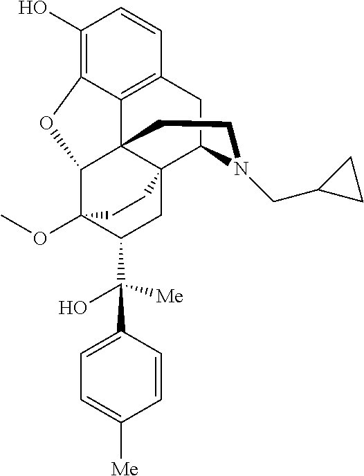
C1(O)=C2C3=C(C=C1)CC1N(CC4CC4)CCC34C(C3(OC)C(C([Me])(O)C5=CC=C([Me])C=C5)CC41CC3)O2
